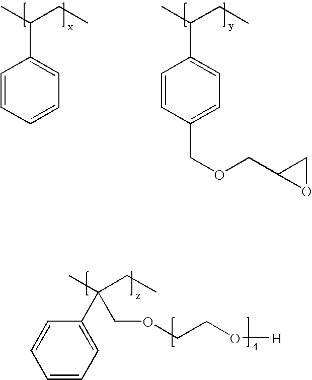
C1=CC=CC=C1C(C)CC.C1=CC(COCC2OC2)=CC=C1C(C)CC.C1=CC=C(C(COCCO[H])(C)CC)C=C1
